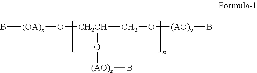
B[(OA)x]O[CH2CH](CO[(AO)y]B)O[(AO)z]B
